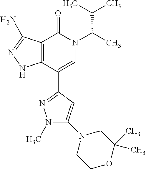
C12=C(C(C3=NN(C)C(N4CCOC(C)(C)C4)=C3)=CN(C(C)C(C)C)C1=O)NN=C2N
